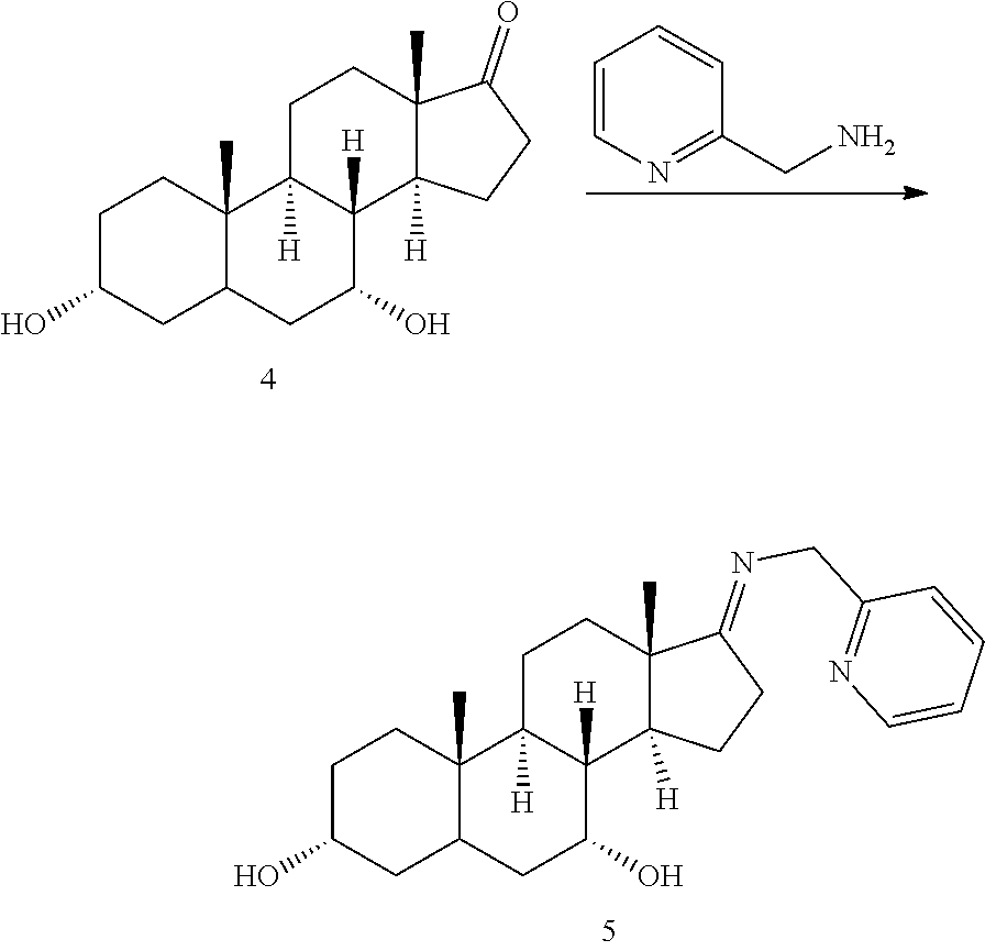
C12(C)C(=O)CCC1([H])C1([H])C(O)CC3C(C)(C1([H])CC2)CCC(O)C3.C1=CN=C(CN)C=C1.C12(C)C(=NCC3=NC=CC=C3)CCC1([H])C1([H])C(O)CC3C(C)(C1([H])CC2)CCC(O)C3
